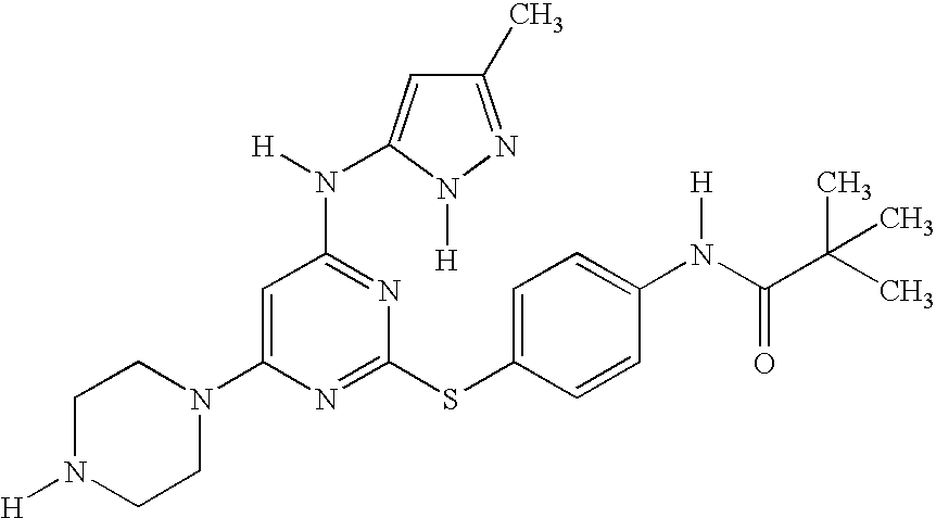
C1N([H])CCN(C2=CC(N([H])C3=CC(C)=NN3[H])=NC(SC3=CC=C(N(C(C(C)(C)C)=O)[H])C=C3)=N2)C1
